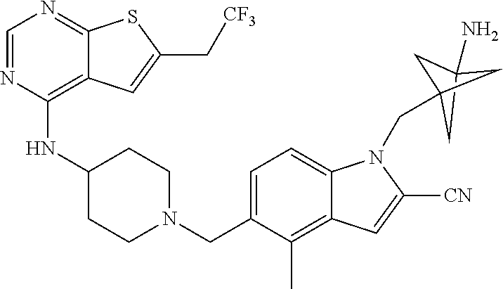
C1=NC(NC2CCN(CC3=CC=C4C(=C3C)C=C([CN])N4CC34CC(N)(C3)C4)CC2)=C2C(=N1)SC(C[CF3])=C2
